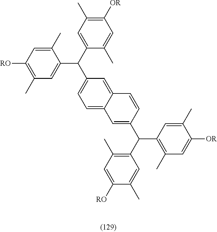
C1([OR])=C(C)C=C(C(C2=CC=C3C(=C2)C=CC(C(C2=C(C)C=C([RO])C(C)=C2)C2=C(C)C=C([OR])C(C)=C2)=C3)C2=CC(C)=C([RO])C=C2C)C(C)=C1
